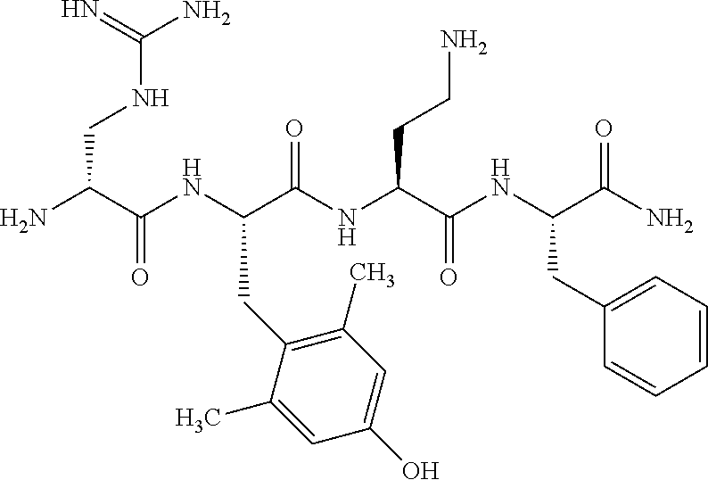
NC(C(NC(C(NC(C(NC(C(N)=O)CC1=CC=CC=C1)=O)CCN)=O)CC1=C(C)C=C(O)C=C1C)=O)CNC(N)=N
